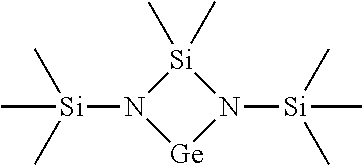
C[Si](C)(C)N1[Ge]N([Si](C)(C)C)[Si]1(C)C
